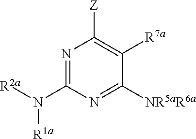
N1=C(N([R2a])[R1a])N=C([NR5aR6a])C([R7a])=C1[Z]
